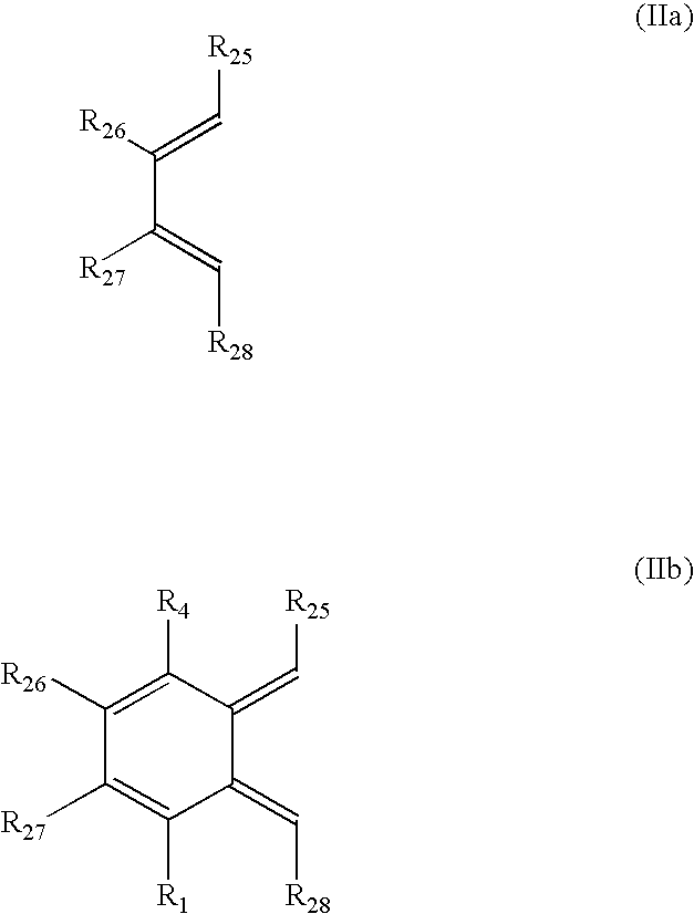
C(C([R27])=C[R28])([R26])=C[R25].C1(=C[R28])C(=C[R25])C([R4])=C([R26])C([R27])=C1[R1]
